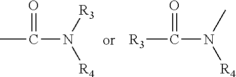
CC(N([R4])[R3])=O.[R3]C(N([R4])C)=O
